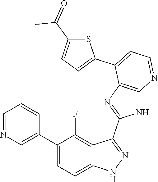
C1=NC=C(C2=CC=C3C(=C2F)C(C2=NC4=C(N2)N=CC=C4C2=CC=C(C(=O)C)S2)=NN3)C=C1
